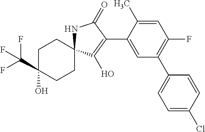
C1C(C(F)(F)F)(O)CCC2(C1)NC(=O)C(C1=CC(C3=CC=C(Cl)C=C3)=C(F)C=C1C)=C2O
